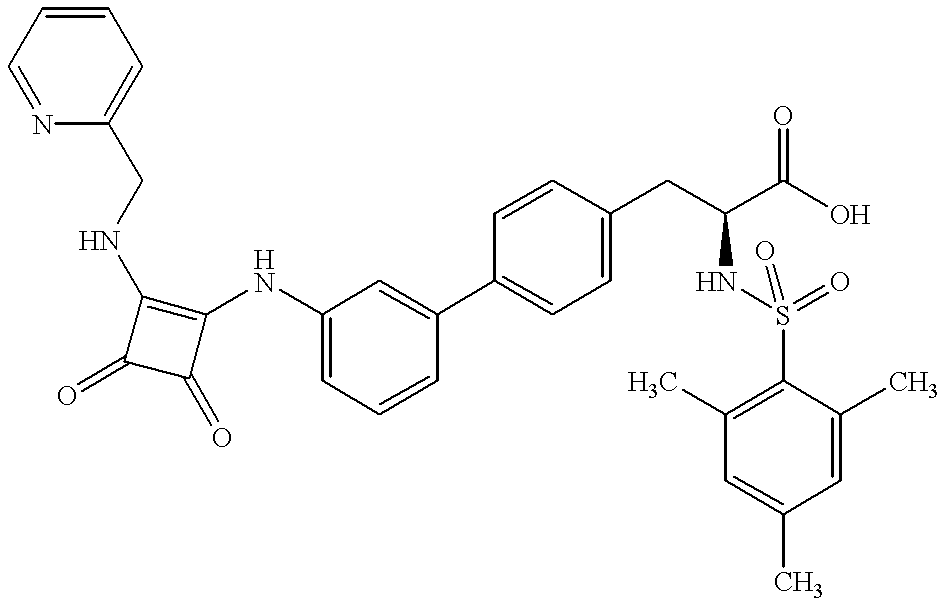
C1=C(NC2=C(NCC3=CC=CC=N3)C(=O)C2=O)C=C(C2=CC=C(CC(C(O)=O)NS(=O)(=O)C3=C(C)C=C(C)C=C3C)C=C2)C=C1
